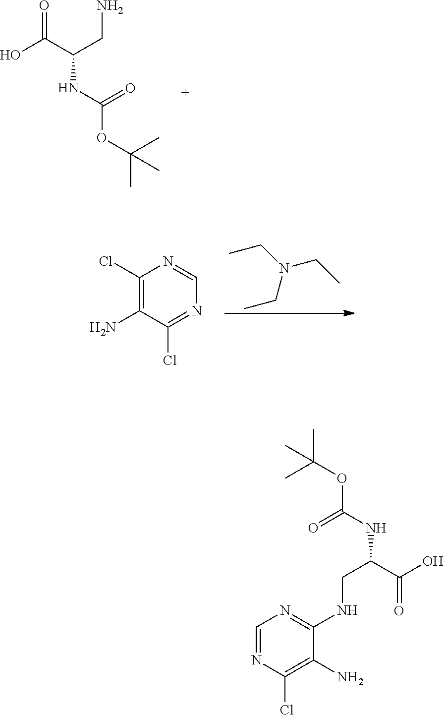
OC(C(CN)NC(OC(C)(C)C)=O)=O.CCN(CC)CC.C1(Cl)=C(N)C(Cl)=NC=N1.C1=NC(Cl)=C(N)C(NCC(NC(OC(C)(C)C)=O)C(O)=O)=N1
